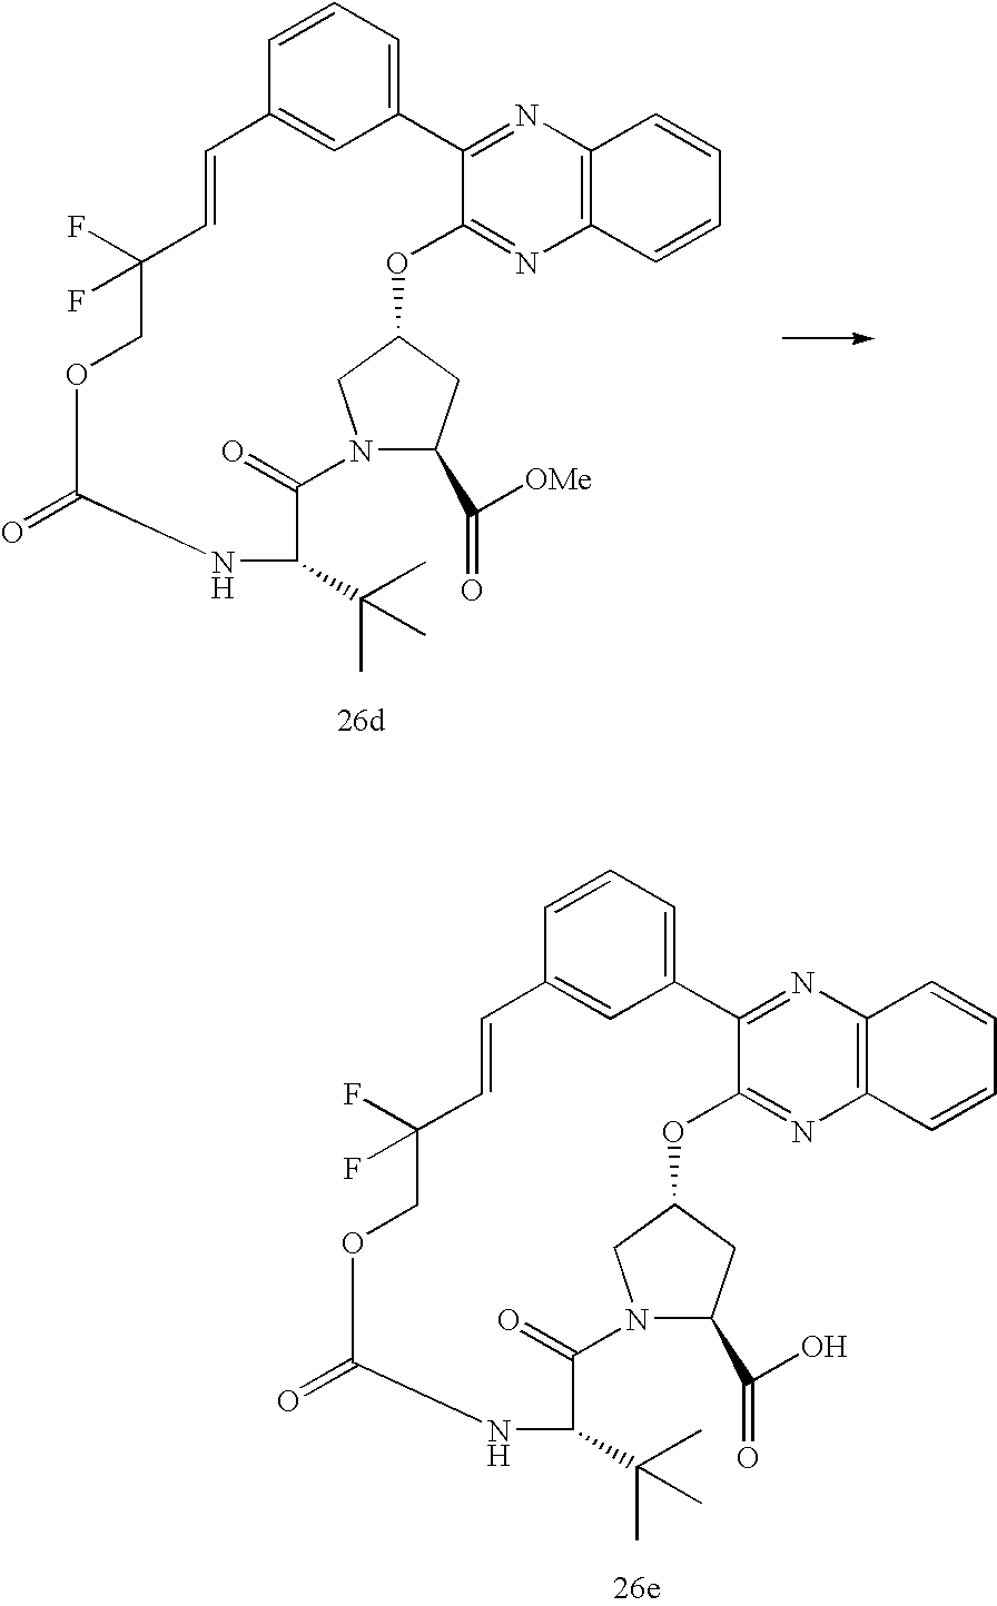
C1=CC=C2C=C1C=CC(F)(F)COC(=O)NC(C(C)(C)C)C(=O)N1CC(OC3=NC4=C(N=C23)C=CC=C4)CC1C(=O)[OMe].C1=CC=C2C=C1C=CC(F)(F)COC(=O)NC(C(C)(C)C)C(=O)N1CC(OC3=NC4=C(N=C23)C=CC=C4)CC1C(=O)O
